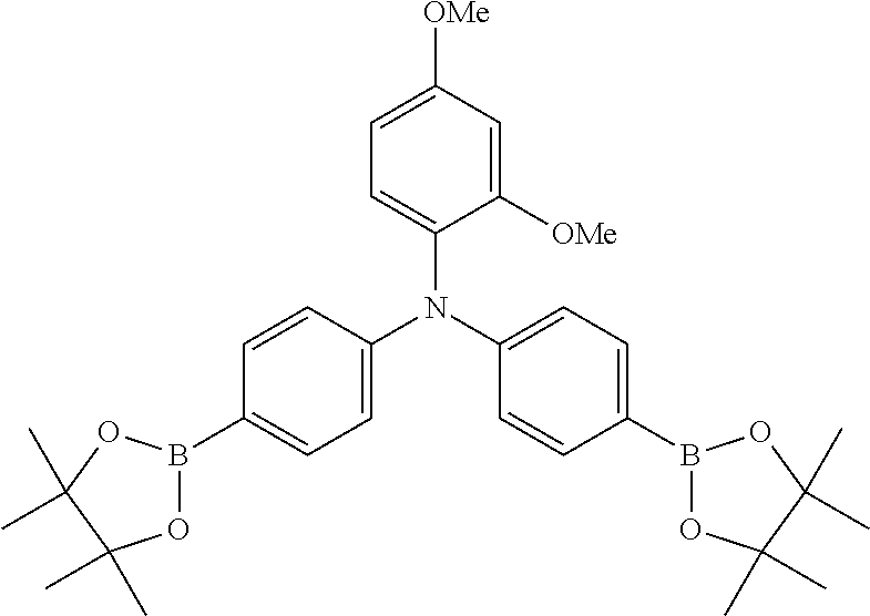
C1=C([OMe])C=C([OMe])C(N(C2=CC=C(B3OC(C)(C)C(C)(C)O3)C=C2)C2=CC=C(B3OC(C)(C)C(C)(C)O3)C=C2)=C1
